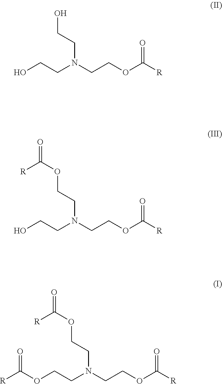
OCCN(CCOC([R])=O)CCO.OCCN(CCOC([R])=O)CCOC([R])=O.O(CCN(CCOC([R])=O)CCOC([R])=O)C([R])=O
